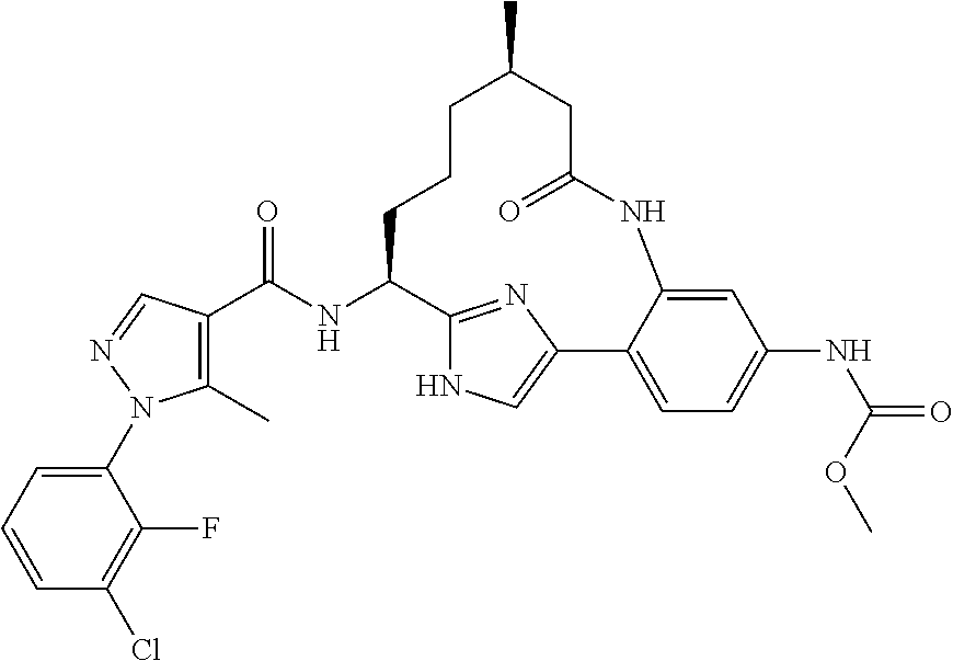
C1(C)=C(C(NC2CCCC(C)CC(=O)NC3=CC(NC(=O)OC)=CC=C3C3=CNC2=N3)=O)C=NN1C1=CC=CC(Cl)=C1F
